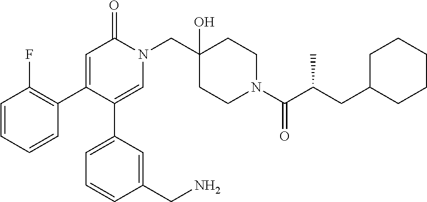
C1(C2=C(F)C=CC=C2)=CC(=O)N(CC2(O)CCN(C(=O)C(CC3CCCCC3)C)CC2)C=C1C1=CC=CC(CN)=C1
